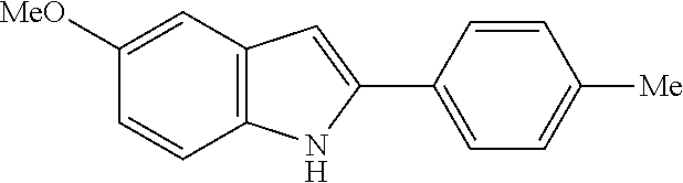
C12=C(C=C([MeO])C=C1)C=C(C1=CC=C([Me])C=C1)N2
